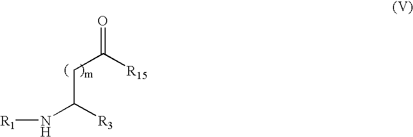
[R1]NC([R3])CC([R15])=O
